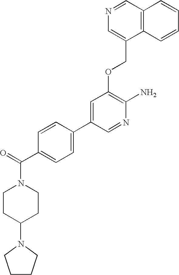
N1=CC2=C(C(COC3=C(N)N=CC(C4=CC=C(C(=O)N5CCC(N6CCCC6)CC5)C=C4)=C3)=C1)C=CC=C2
